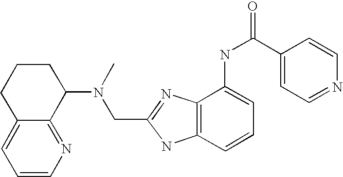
C12=CC=CN=C1C(N(C)CC1=NC3=C(N1)C=CC=C3NC(=O)C1=CC=NC=C1)CCC2
